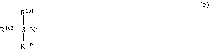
[R102][S+ X-]([R101])[R103]
